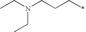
CCN(CCCC)CC
